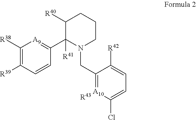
C1([R38])=C([R39])C=CC(C2([R41])N(CC3=[A10]C(Cl)=CC=C3[R42])CCCC2[R40])=[A9]1.[R43]
